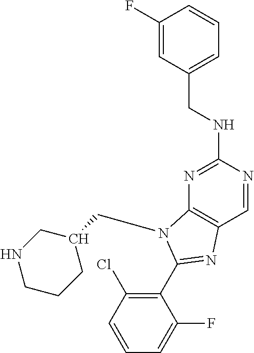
N1=C(NCC2=CC=CC(F)=C2)N=CC2=C1N(CC1CNCCC1)C(C1=C(Cl)C=CC=C1F)=N2
